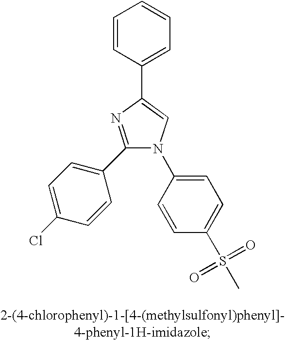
C1(C2=CC=C(Cl)C=C2)=NC(C2=CC=CC=C2)=CN1C1=CC=C(S(C)(=O)=O)C=C1
